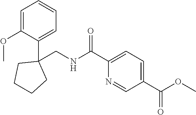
C1=C(OC)C(C2(CNC(C3=CC=C(C(=O)OC)C=N3)=O)CCCC2)=CC=C1
